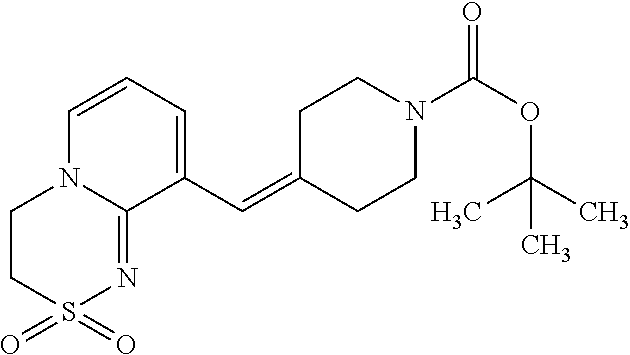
C1(C=C2CCN(C(OC(C)(C)C)=O)CC2)=CC=CN2C1=NS(=O)(=O)CC2
